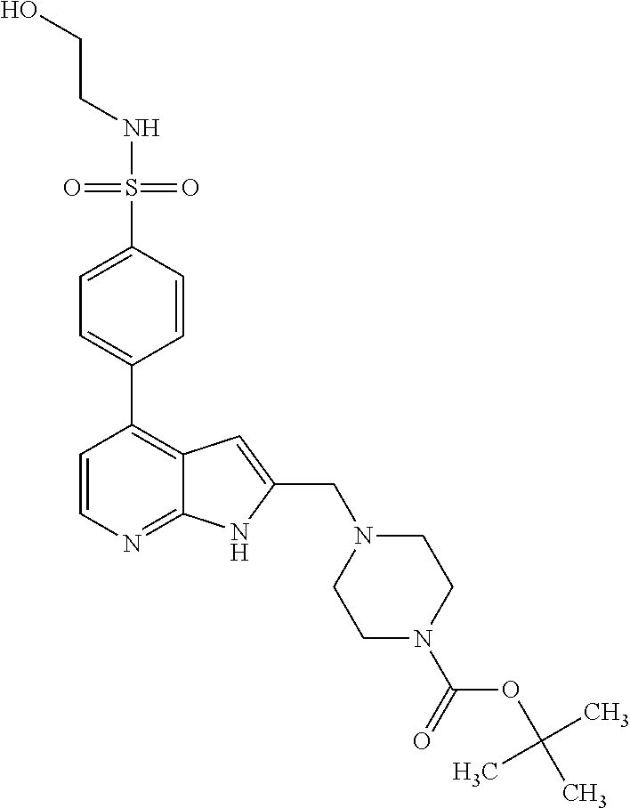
C(NS(=O)(=O)C1=CC=C(C2=C3C(=NC=C2)NC(CN2CCN(C(OC(C)(C)C)=O)CC2)=C3)C=C1)CO
